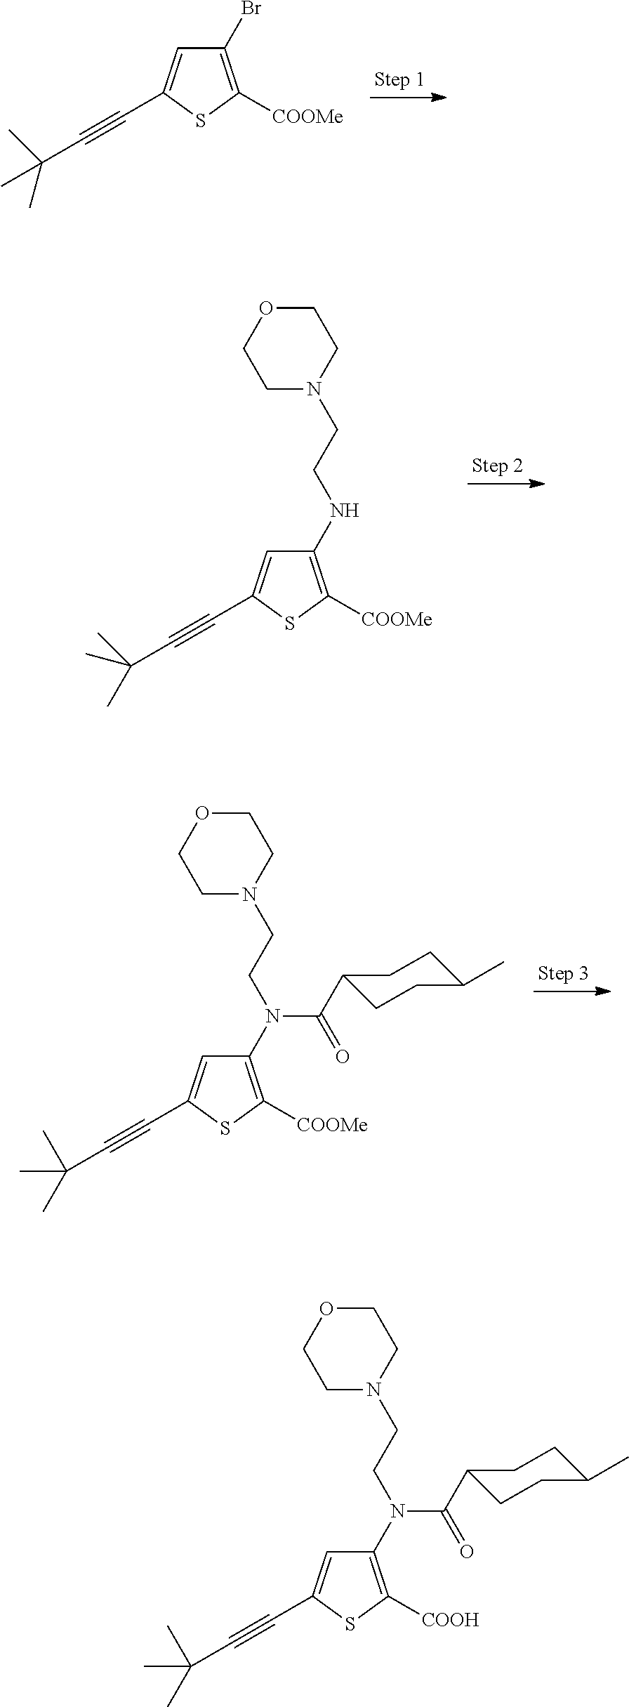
S1C([COOMe])=C(Br)C=C1C#CC(C)(C)C.S1C([COOMe])=C(NCCN2CCOCC2)C=C1C#CC(C)(C)C.S1C([COOMe])=C(N(CCN2CCOCC2)C(C2CCC(C)CC2)=O)C=C1C#CC(C)(C)C.S1C([COOH])=C(N(CCN2CCOCC2)C(C2CCC(C)CC2)=O)C=C1C#CC(C)(C)C
